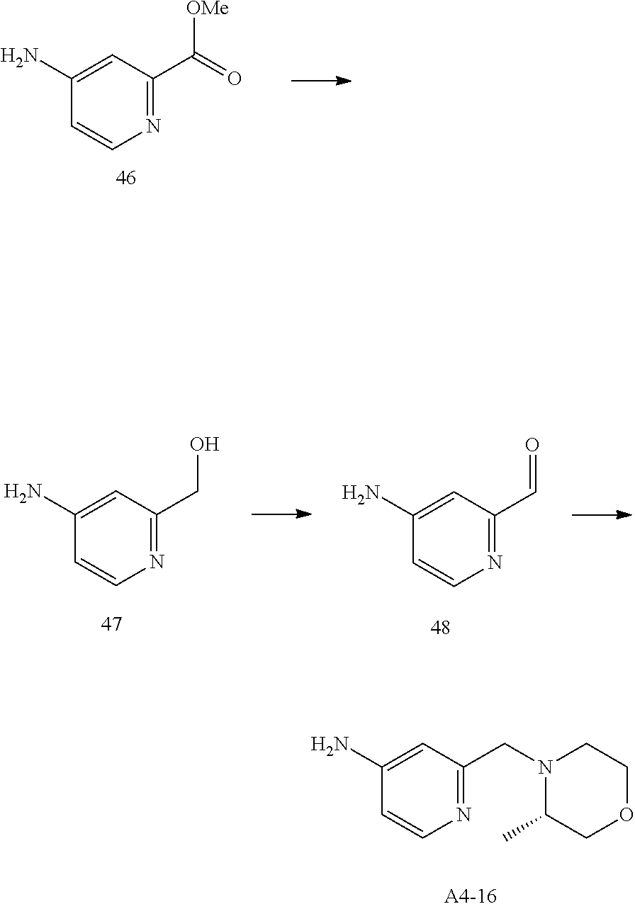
C1(N)=CC(C(=O)[OMe])=NC=C1.C1(N)=CC(C=O)=NC=C1.C1(N)=CC(CO)=NC=C1.C1(N)=CC(CN2C(C)COCC2)=NC=C1
